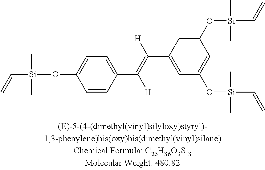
C1=CC(C(=C([H])C2=CC(O[Si](C=C)(C)C)=CC(O[Si](C=C)(C)C)=C2)[H])=CC=C1O[Si](C=C)(C)C
